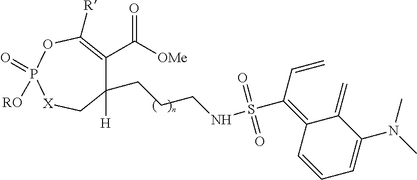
C(CC1([H])C(C([OMe])=O)=C([R])OP(=O)([RO])[X]C1)CNS(C(=C1C=CC=C(N(C)C)C1=C)C=C)(=O)=O
